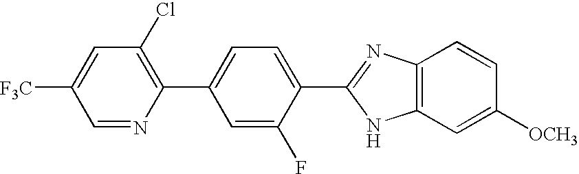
C1=NC(C2=CC=C(C3=NC4=C(N3)C=C([OCH3])C=C4)C(F)=C2)=C(Cl)C=C1[F3C]
